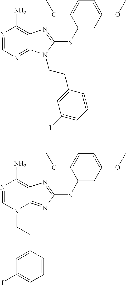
N1=CN=C2C(=C1N)N=C(SC1=CC(OC)=CC=C1OC)N2CCC1=CC(I)=CC=C1.N1=CN(CCC2=CC(I)=CC=C2)C2=NC(SC3=CC(OC)=CC=C3OC)=NC2=C1N
